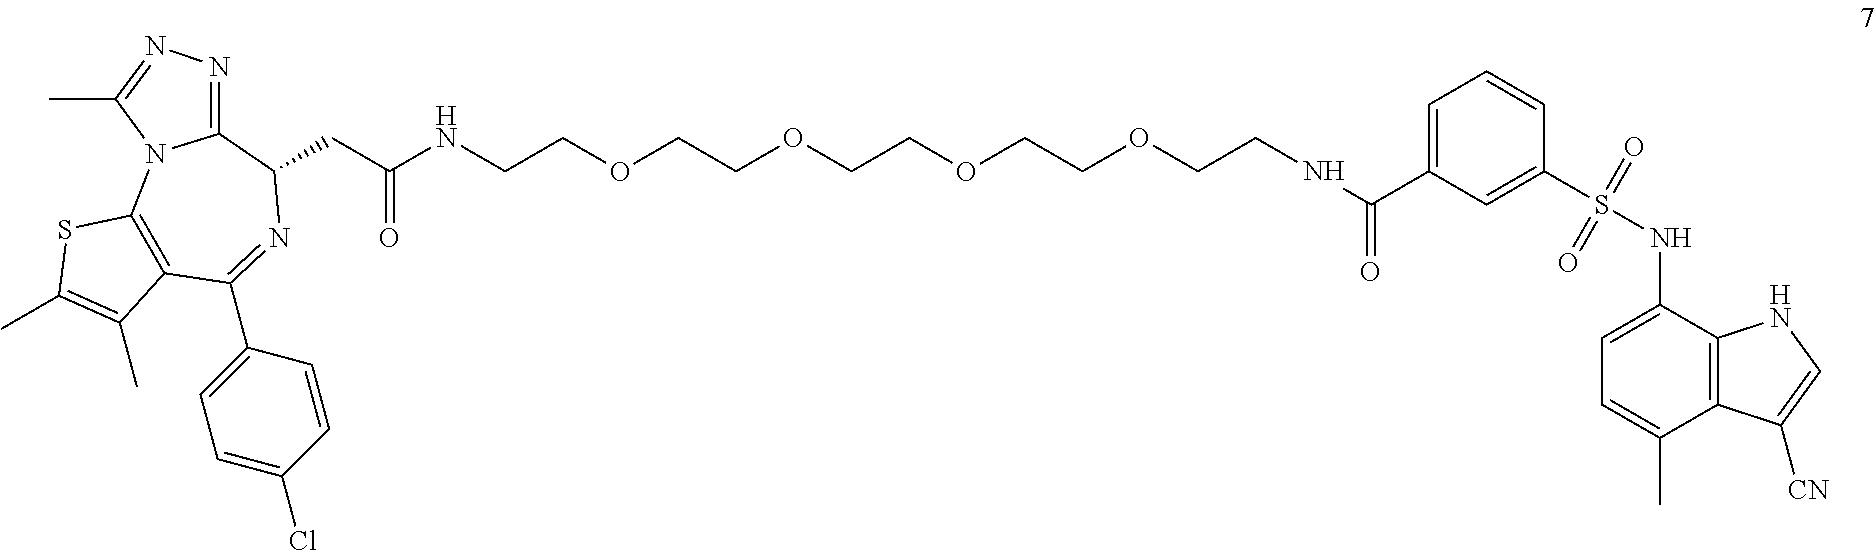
C1=C(C(=O)NCCOCCOCCOCCOCCNC(CC2C3=NN=C(C)N3C3=C(C(C4=CC=C(Cl)C=C4)=N2)C(C)=C(C)S3)=O)C=C(S(NC2=CC=C(C)C3=C2NC=C3[CN])(=O)=O)C=C1
